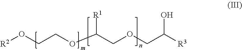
[R3]C(COCC(OCCO[R2])[R1])O
